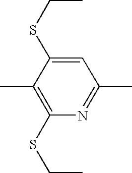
C1(SCC)=C(C)C(SCC)=CC(C)=N1
